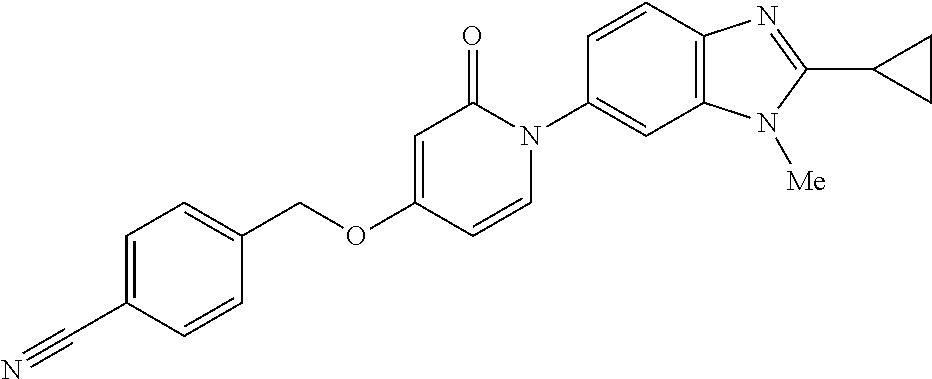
C1(COC2=CC(=O)N(C3=CC4=C(C=C3)N=C(C3CC3)N4[Me])C=C2)=CC=C(C#N)C=C1
